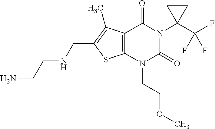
C12=C(N(CCOC)C(=O)N(C3(C(F)(F)F)CC3)C1=O)SC(CNCCN)=C2C
